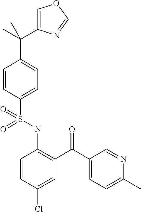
C1=CC(Cl)=CC(C(C2=CC=C(C)N=C2)=O)=C1NS(C1=CC=C(C(C2=COC=N2)(C)C)C=C1)(=O)=O
